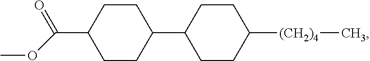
C1CC(C2CCC([(CH2)4]C)CC2)CCC1C(OC)=O
